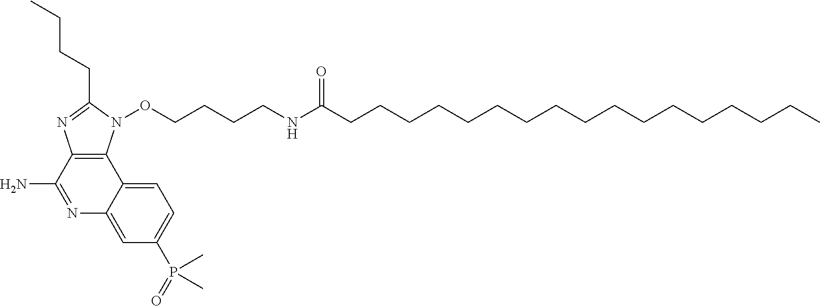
C1=C2C(=CC(P(=O)(C)C)=C1)N=C(N)C1=C2N(OCCCCNC(CCCCCCCCCCCCCCCCC)=O)C(CCCC)=N1
